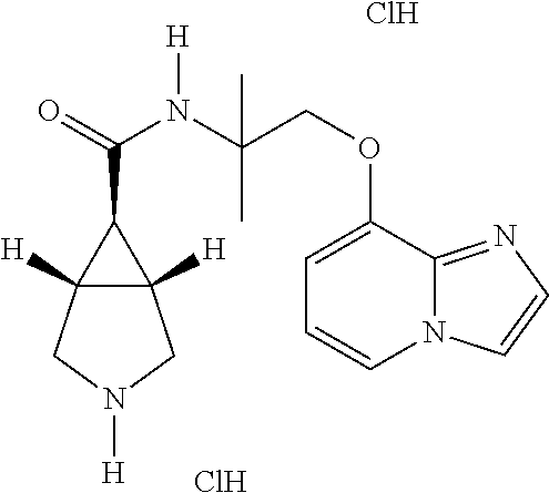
C(C1C2([H])C1([H])CN([H])C2)(=O)N(C(COC1=CC=CN2C1=NC=C2)(C)C)[H].Cl.Cl
